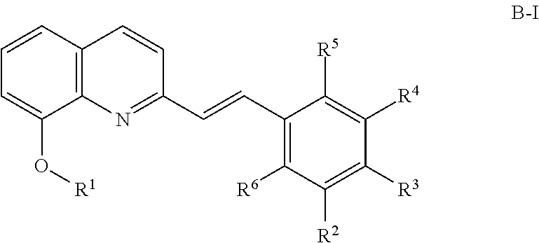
C12=C(C=CC(C=CC3=C([R6])C([R2])=C([R3])C([R4])=C3[R5])=N1)C=CC=C2O[R1]
